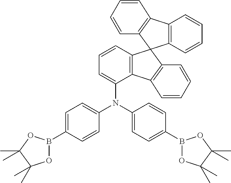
C12=C(C=CC=C1)C1(C3=C2C=CC=C3)C2=C(C(N(C3=CC=C(B4OC(C)(C)C(C)(C)O4)C=C3)C3=CC=C(B4OC(C)(C)C(C)(C)O4)C=C3)=CC=C2)C2=C1C=CC=C2
